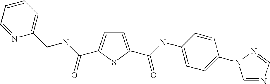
C1=C(C(=O)NC2=CC=C(N3C=NC=N3)C=C2)SC(C(NCC2=CC=CC=N2)=O)=C1
